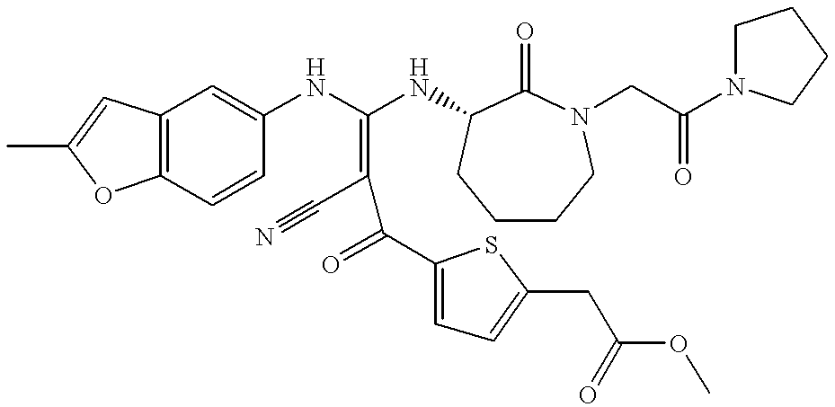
C12=C(C=CC(NC(NC3C(=O)N(CC(N4CCCC4)=O)CCCC3)=C(C#N)C(=O)C3=CC=C(CC(OC)=O)S3)=C1)OC(C)=C2
